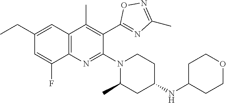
C12=C(C=C(CC)C=C1F)C(C)=C(C1=NC(C)=NO1)C(N1C(C)CC(NC3CCOCC3)CC1)=N2
